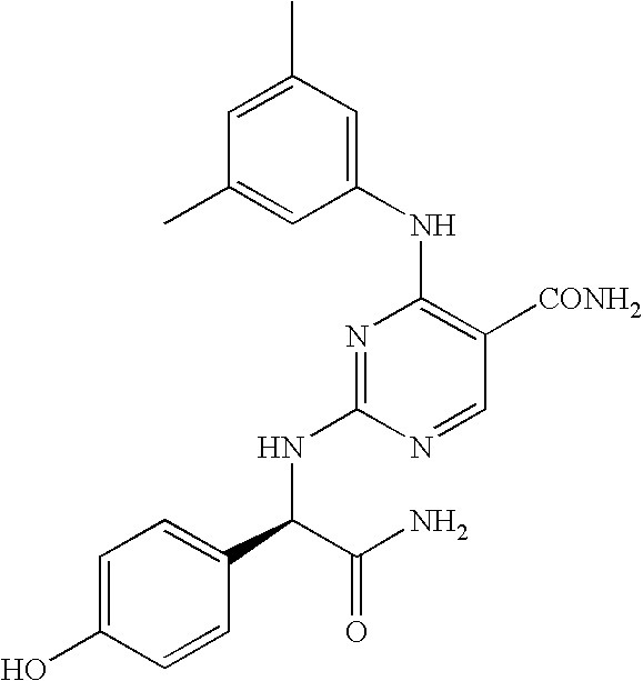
C1=C(C)C=C(NC2=C([CONH2])C=NC(NC(C3=CC=C(O)C=C3)C(N)=O)=N2)C=C1C
